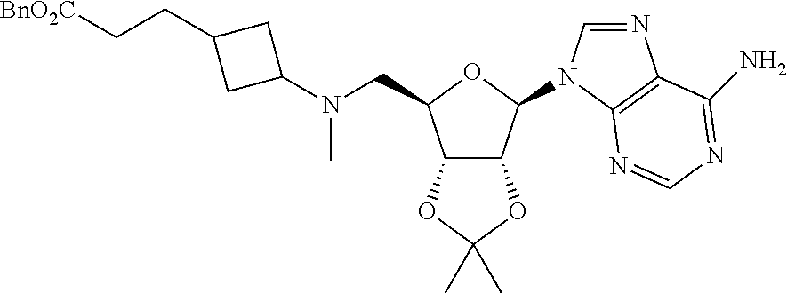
C12C(C(N3C=NC4=C3N=CN=C4N)OC1CN(C1CC(CC[BnO2C])C1)C)OC(C)(C)O2
